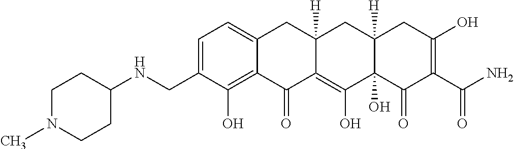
C1=C(CNC2CCN(C)CC2)C(O)=C2C(=C1)CC1([H])C(=C(O)C3(O)C([H])(C1)CC(O)=C(C(N)=O)C3=O)C2=O
